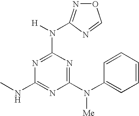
C1(NC)=NC(N(C2=CC=CC=C2)[Me])=NC(N(C2=NOC=N2)[H])=N1
